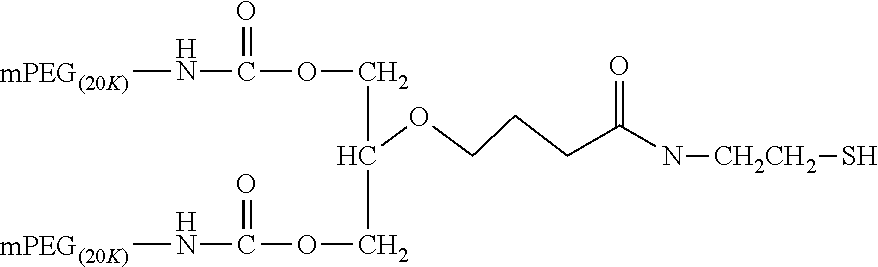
[mPEG(20K)]NC(OCC(COC(N[mPEG(20K)])=O)OCCCC(N[CH2CH2]S)=O)=O
